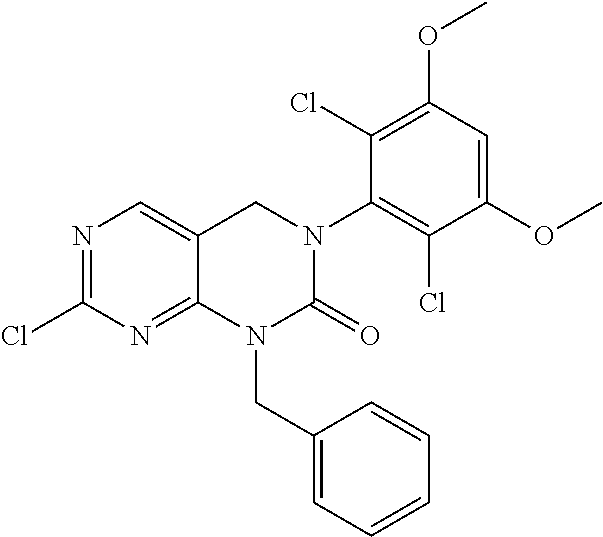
N1=C(Cl)N=C2C(=C1)CN(C1=C(Cl)C(OC)=CC(OC)=C1Cl)C(=O)N2CC1=CC=CC=C1
